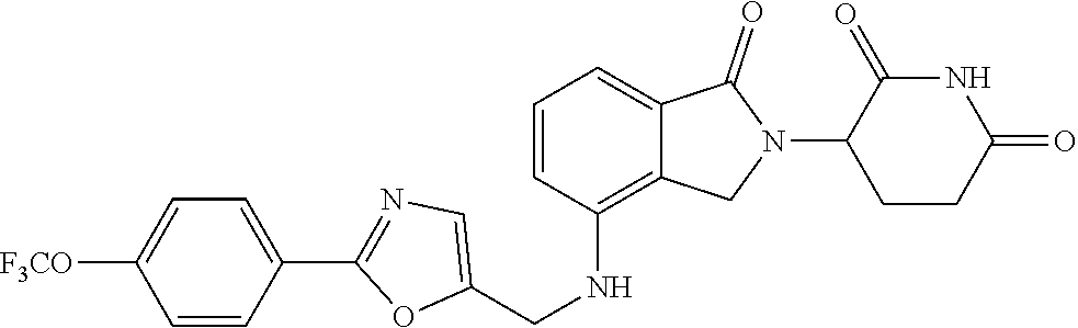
C1(NCC2=CN=C(C3=CC=C([F3CO])C=C3)O2)=C2C(=CC=C1)C(=O)N(C1CCC(=O)NC1=O)C2
